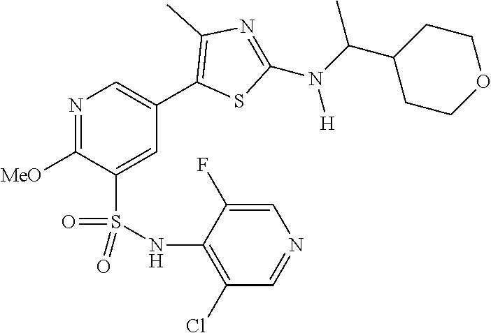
N1=C([MeO])C(S(NC2=C(Cl)C=NC=C2F)(=O)=O)=CC(C2=C(C)N=C(N(C(C3CCOCC3)C)[H])S2)=C1
